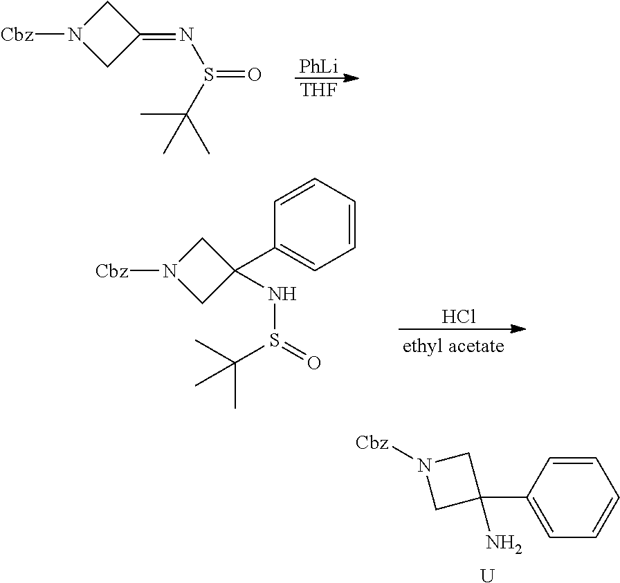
C1N([Cbz])CC1=NS(=O)C(C)(C)C.[PhLi].[THF].C1N([Cbz])CC1(C1=CC=CC=C1)NS(=O)C(C)(C)C.Cl.C1=CC(C2(N)CN([Cbz])C2)=CC=C1.[U]
